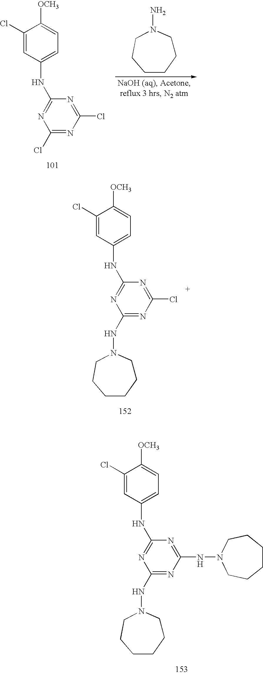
C1CN(N)CCCC1.C1(Cl)=CC(NC2=NC(Cl)=NC(Cl)=N2)=CC=C1[OCH3].C1(Cl)=CC(NC2=NC(NN3CCCCCC3)=NC(Cl)=N2)=CC=C1[OCH3].C1(Cl)=CC(NC2=NC(NN3CCCCCC3)=NC(NN3CCCCCC3)=N2)=CC=C1[OCH3]
